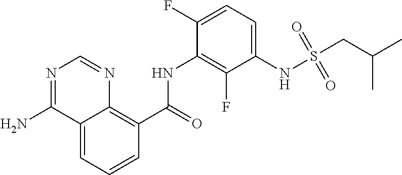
C1=CC=C2C(=C1C(NC1=C(F)C(NS(CC(C)C)(=O)=O)=CC=C1F)=O)N=CN=C2N
